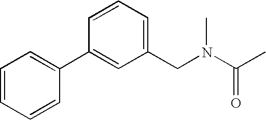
C1=CC=CC(C2=CC(CN(C(C)=O)C)=CC=C2)=C1
